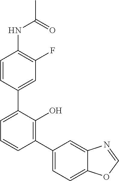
C1=CC(C2=CC=CC(C3=CC=C4C(=C3)N=CO4)=C2O)=CC(F)=C1NC(C)=O
